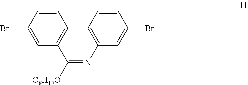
C1=C(Br)C=CC2=C1C([C8H17O])=NC1=C2C=CC(Br)=C1
